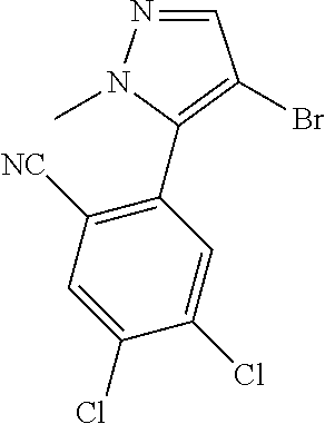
N1=CC(Br)=C(C2=C([NC])C=C(Cl)C(Cl)=C2)N1C
